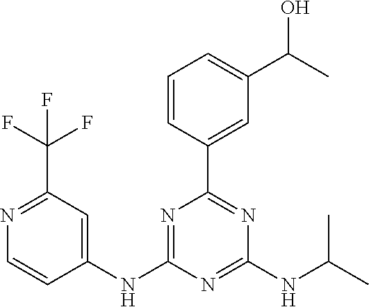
C1=CC(C2=NC(NC(C)C)=NC(NC3=CC(C(F)(F)F)=NC=C3)=N2)=CC(C(C)O)=C1
